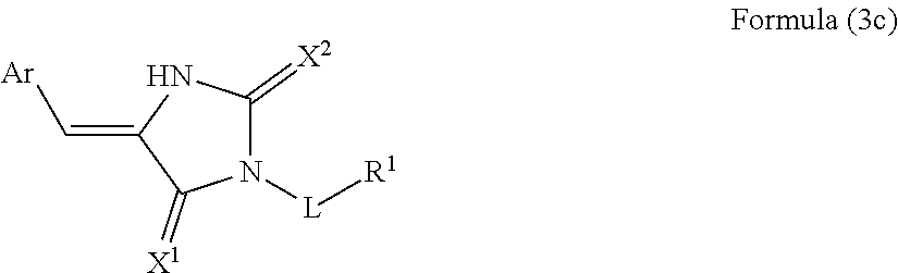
N1([L][R1])C(=[X2])NC(=C[Ar])C1=[X1]
